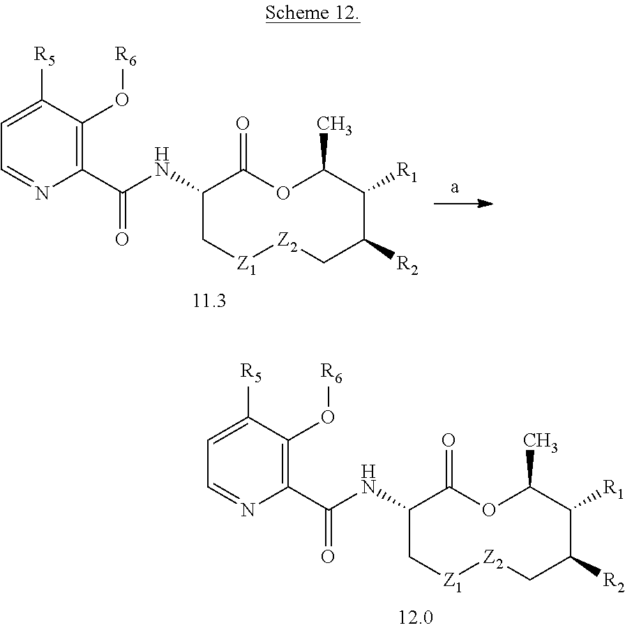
C1=C([R5])C(O[R6])=C(C(NC2C[Z1][Z2]CC([R2])C([R1])C(C)OC2=O)=O)N=C1.C1=C([R5])C(O[R6])=C(C(NC2C[Z1][Z2]CC([R2])C([R1])C(C)OC2=O)=O)N=C1
